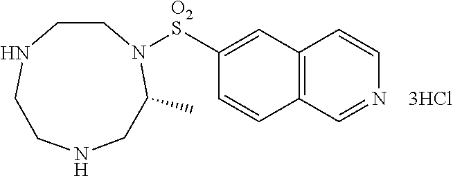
C12=C(C=C([O2S]N3C(C)CNCCNCC3)C=C1)C=CN=C2
